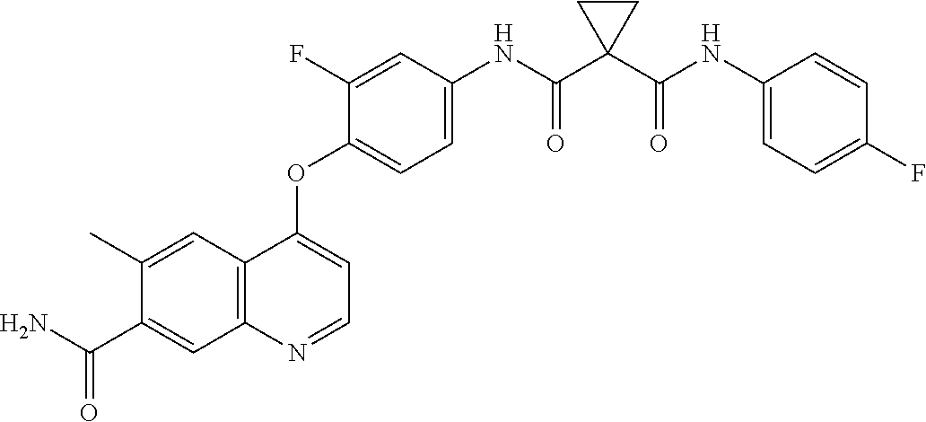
C12=C(N=CC=C1OC1=CC=C(NC(C3(C(NC4=CC=C(F)C=C4)=O)CC3)=O)C=C1F)C=C(C(N)=O)C(C)=C2
